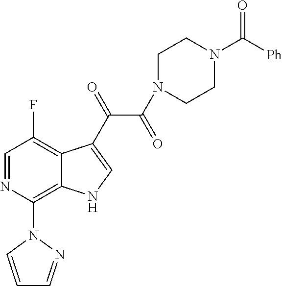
C1=NC(N2N=CC=C2)=C2C(=C1F)C(C(=O)C(=O)N1CCN(C([Ph])=O)CC1)=CN2
